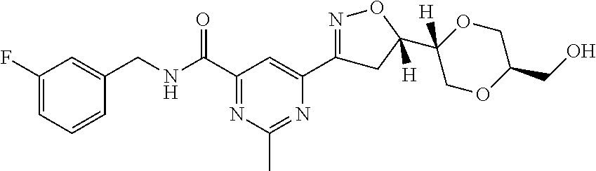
C1(F)=CC=CC(CNC(C2=NC(C)=NC(C3=NOC(C4([H])OCC(CO)OC4)([H])C3)=C2)=O)=C1
